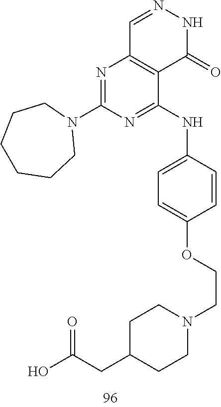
C1=NNC(=O)C2=C1N=C(N1CCCCCC1)N=C2NC1=CC=C(OCCN2CCC(CC(O)=O)CC2)C=C1
